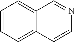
C1=CC=C2C(=C1)C=NC=C2
